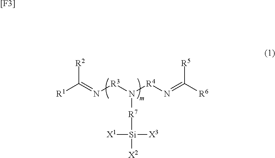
[R1]C(=N[R3]N([R4]N=C([R6])[R5])[R7][Si]([X1])([X3])[X2])[R2].[[F3]]
